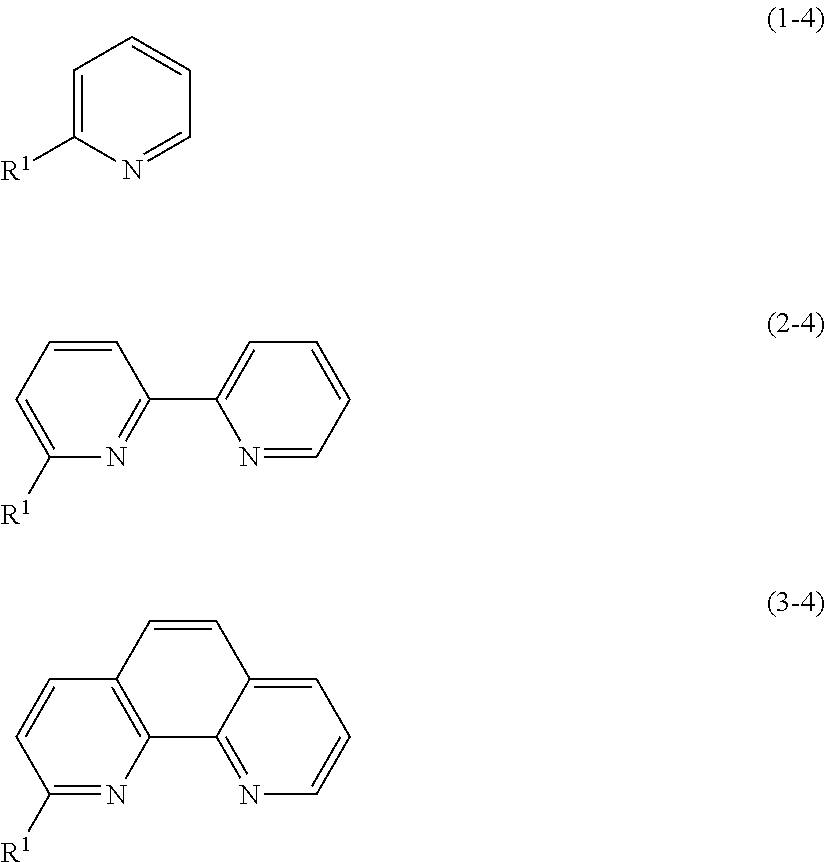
C1=C([R1])N=CC=C1.C1=C([R1])N=C(C2=CC=CC=N2)C=C1.C1=CC2=C(N=C1[R1])C1=NC=CC=C1C=C2
